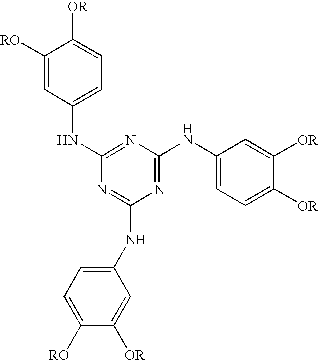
C1([RO])=CC(NC2=NC(NC3=CC=C([OR])C([OR])=C3)=NC(NC3=CC=C([RO])C([OR])=C3)=N2)=CC=C1[OR]
